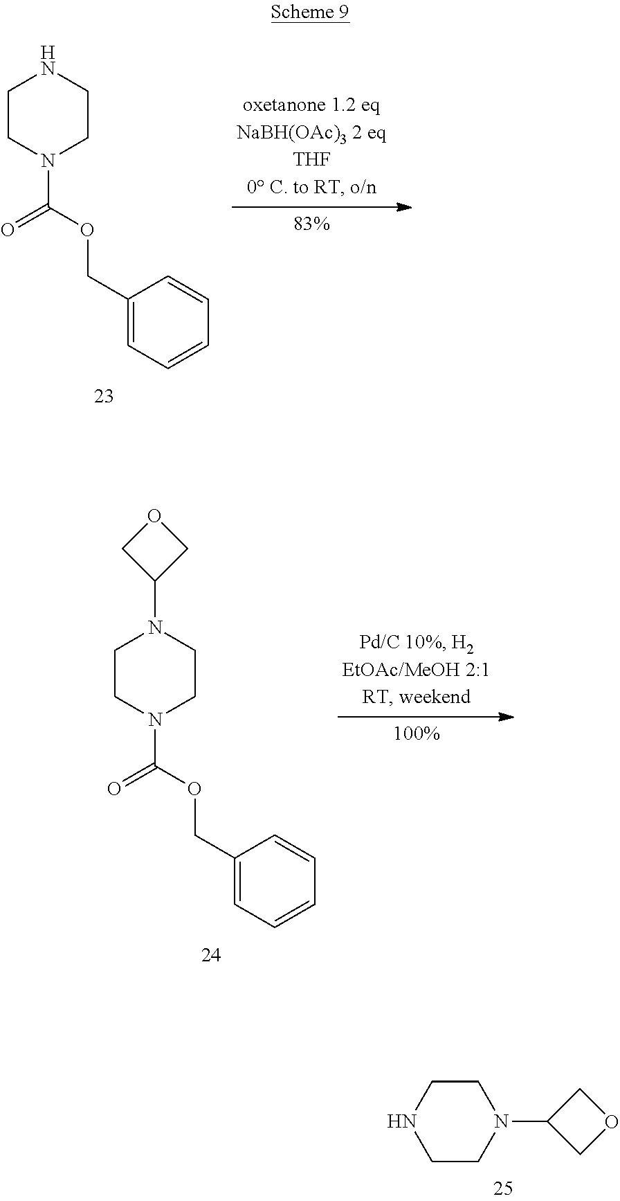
C1CNCCN1C1COC1.C1CN(C(OCC2=CC=CC=C2)=O)CCN1.C1CN(C(OCC2=CC=CC=C2)=O)CCN1C1COC1
